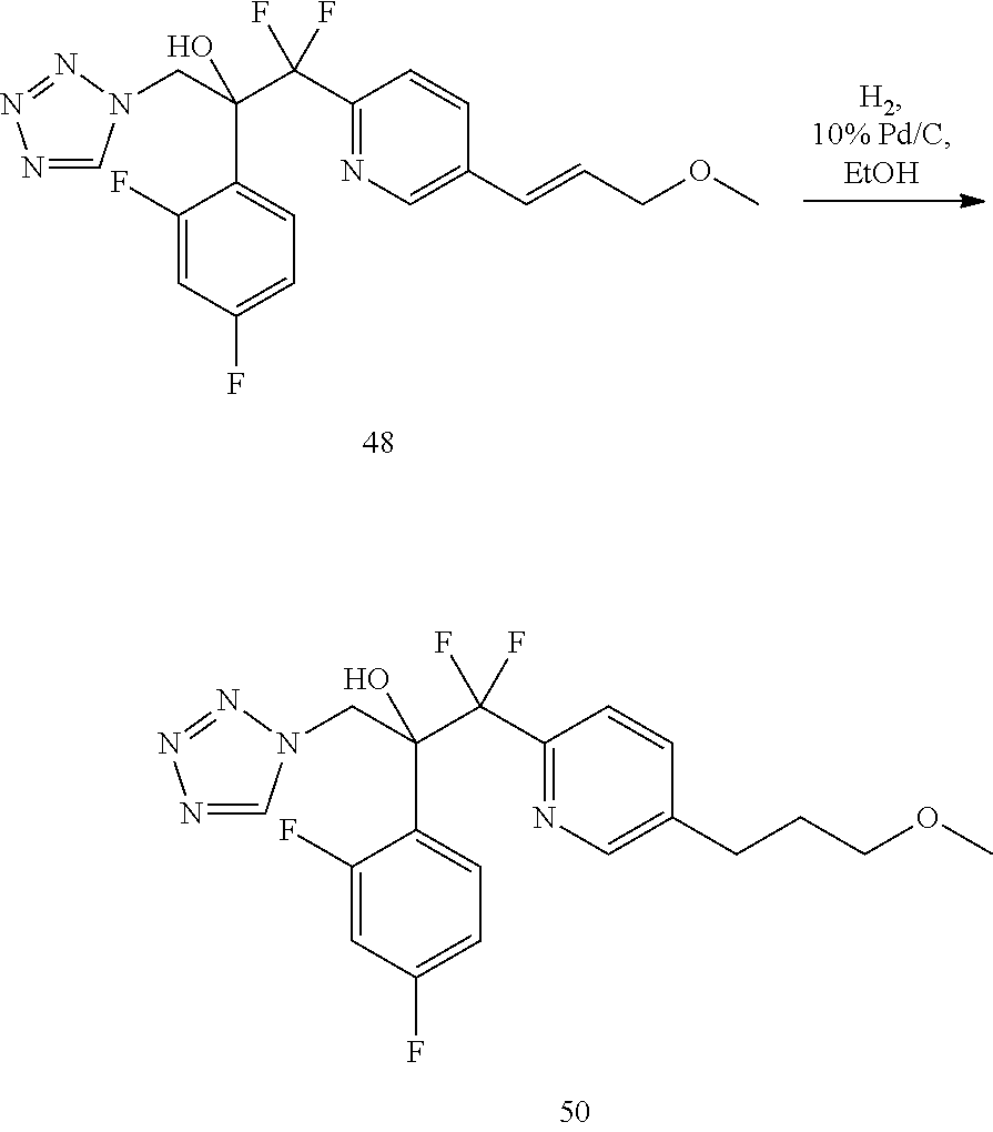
C1(C(C(CN2C=NN=N2)(O)C2=CC=C(F)C=C2F)(F)F)=NC=C(CCCOC)C=C1.C1(C(C(CN2C=NN=N2)(O)C2=CC=C(F)C=C2F)(F)F)=NC=C(C=CCOC)C=C1
